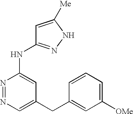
N1=NC(NC2=NNC([Me])=C2)=CC(CC2=CC([OMe])=CC=C2)=C1
